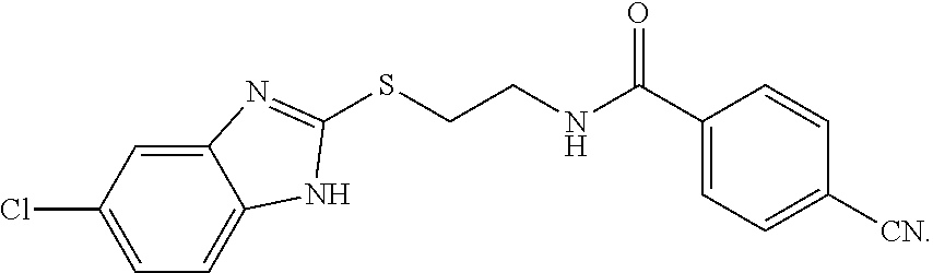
C12=CC(Cl)=CC=C1NC(SCCNC(C1=CC=C([CN])C=C1)=O)=N2
